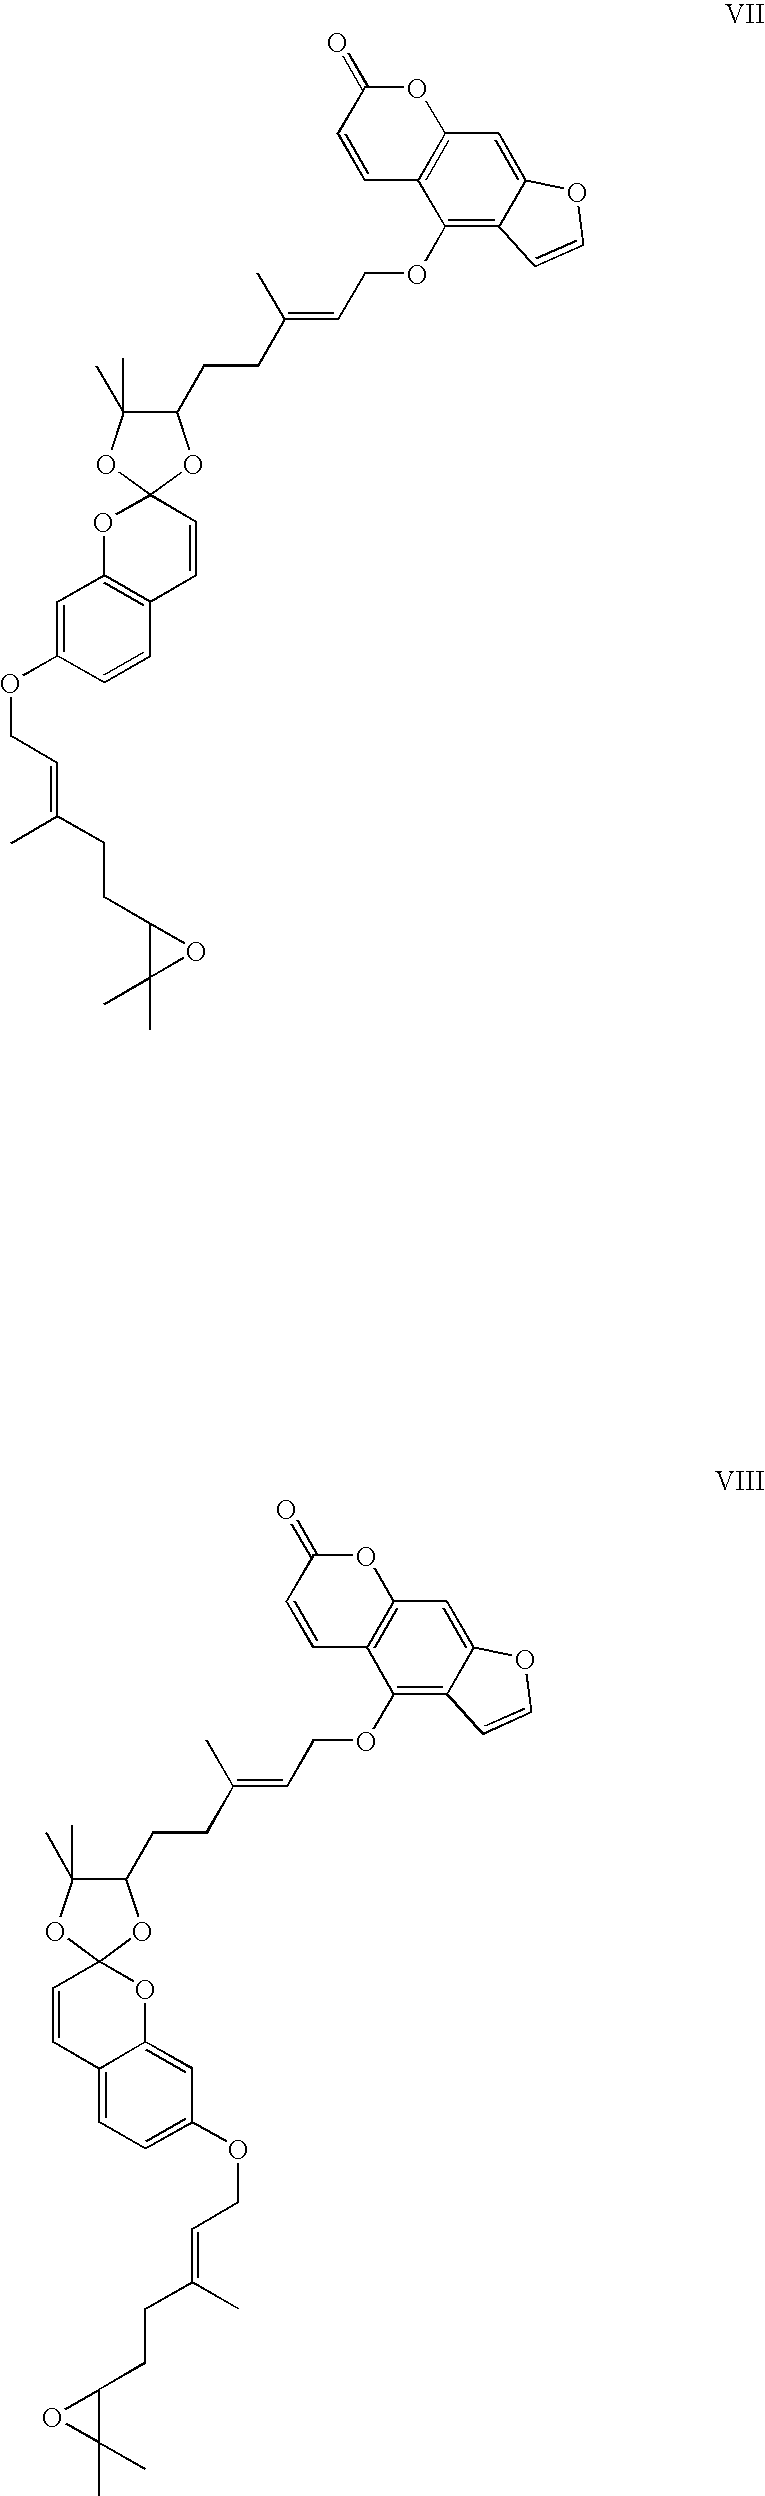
C1(CCC(=CCOC2=C3C(=CC4=C2C=CC(=O)O4)OC=C3)C)C(C)(C)OC2(O1)C=CC1=CC=C(OCC=C(CCC3OC3(C)C)C)C=C1O2.C1(CCC(=CCOC2=C3C(=CC4=C2C=CC(=O)O4)OC=C3)C)C(C)(C)OC2(O1)OC1=C(C=C2)C=CC(OCC=C(CCC2C(C)(C)O2)C)=C1
